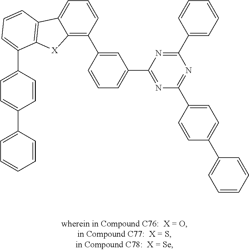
C12=C(C3=CC(C4=NC(C5=CC=C(C6=CC=CC=C6)C=C5)=NC(C5=CC=CC=C5)=N4)=CC=C3)C=CC=C1C1=C([X]2)C(C2=CC=C(C3=CC=CC=C3)C=C2)=CC=C1
